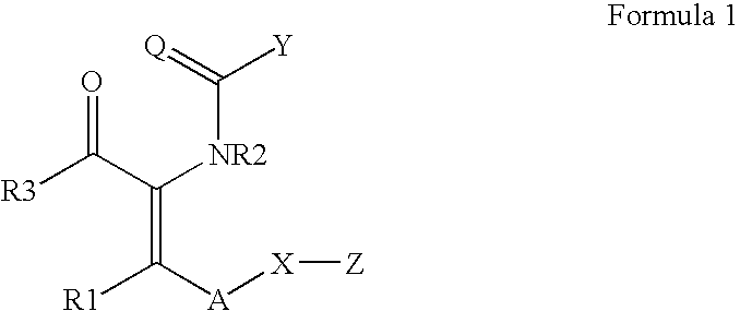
[R3]C(C([NR2]C([Y])=[Q])=C([A][X][Z])[R1])=O
